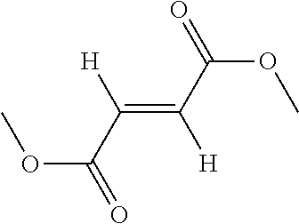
O(C(C([H])=C(C(=O)OC)[H])=O)C
